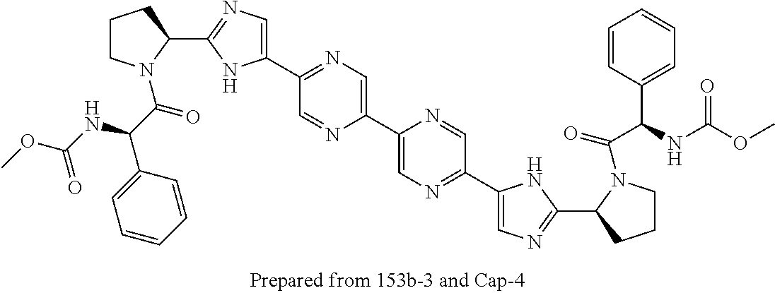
C1(C2=NC=C(C3=NC=C(C4=CN=C(C5=CN=C(C6CCCN6C(=O)C(NC(OC)=O)C6=CC=CC=C6)N5)C=N4)N=C3)N2)CCCN1C(C(C1=CC=CC=C1)NC(OC)=O)=O
